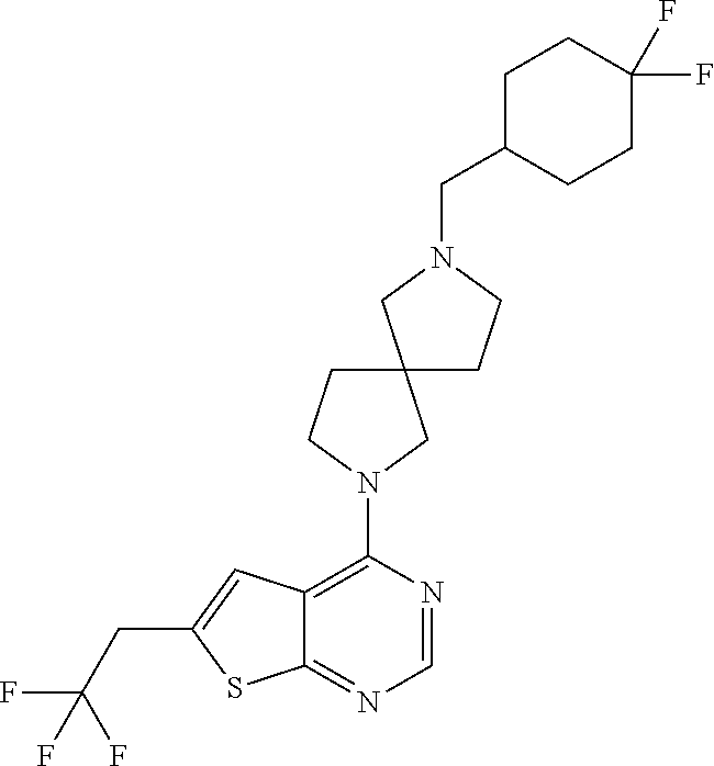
C12=C(N3CCC4(C3)CCN(CC3CCC(F)(F)CC3)C4)N=CN=C1SC(CC(F)(F)F)=C2
